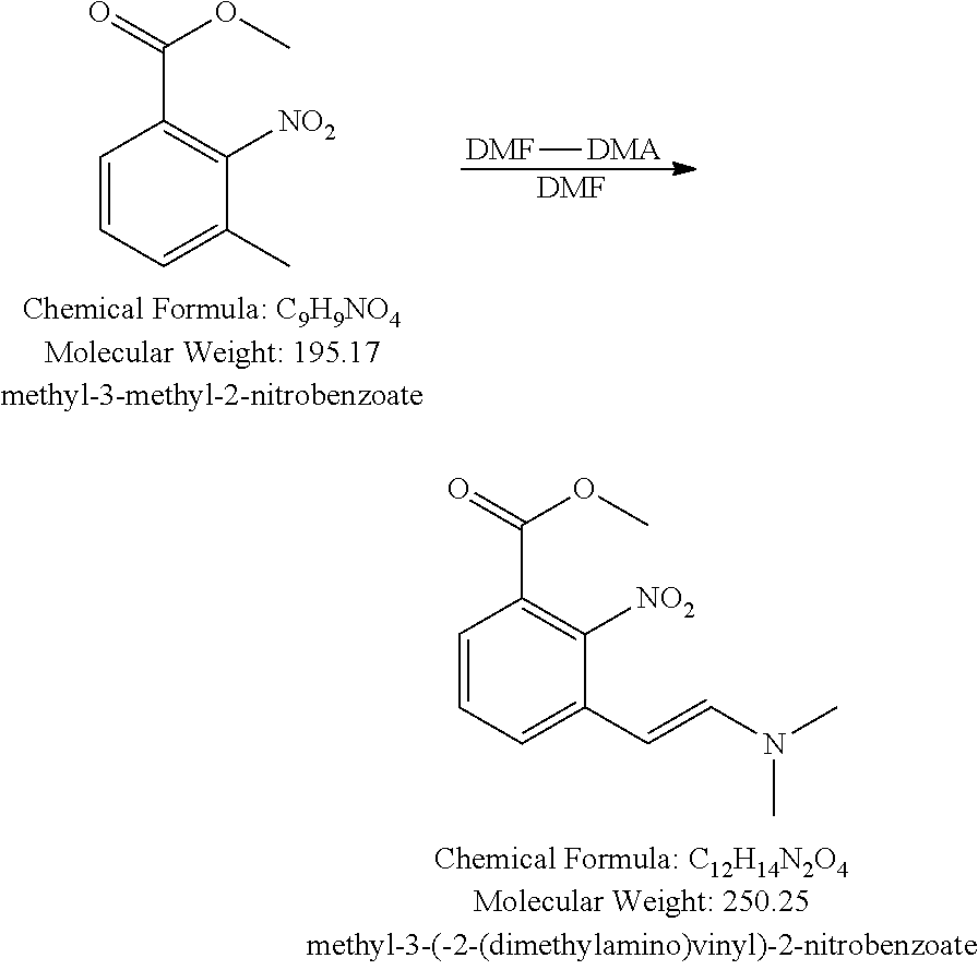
C1=CC=C(C)C([NO2])=C1C(=O)OC.[DMF][DMA].[DMF].C1=CC=C(C=CN(C)C)C([NO2])=C1C(=O)OC
